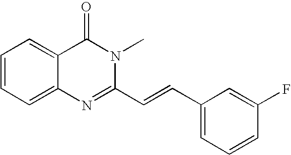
C1=CC=C2C(=C1)C(=O)N(C)C(C=CC1=CC=CC(F)=C1)=N2
